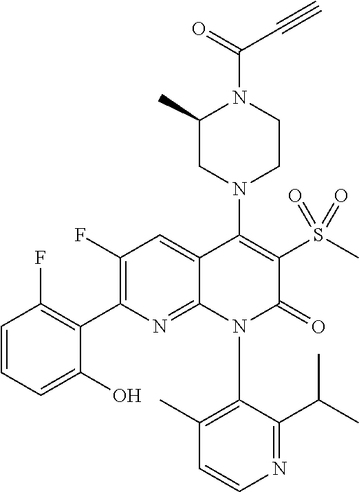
C1=CN=C(C(C)C)C(N2C(=O)C(S(=O)(C)=O)=C(N3CC(C)N(C(C#C)=O)CC3)C3=CC(F)=C(C4=C(F)C=CC=C4O)N=C23)=C1C
